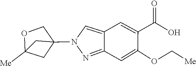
N1(C23CC([Me])(OC2)C3)C=C2C=C(C(=O)O)C(OC[Me])=CC2=N1
